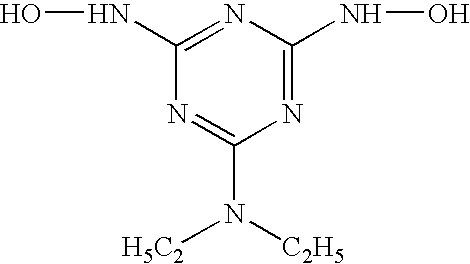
C1(NO)=NC(NO)=NC(N([C2H5])[H5C2])=N1
